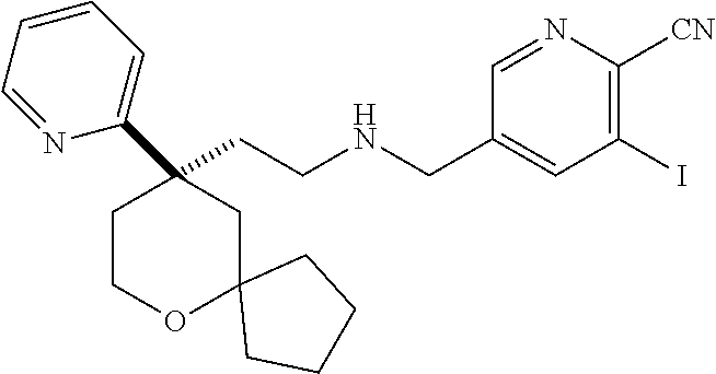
C(CNCC1=CC(I)=C([CN])N=C1)C1(C2=CC=CC=N2)CCOC2(C1)CCCC2
